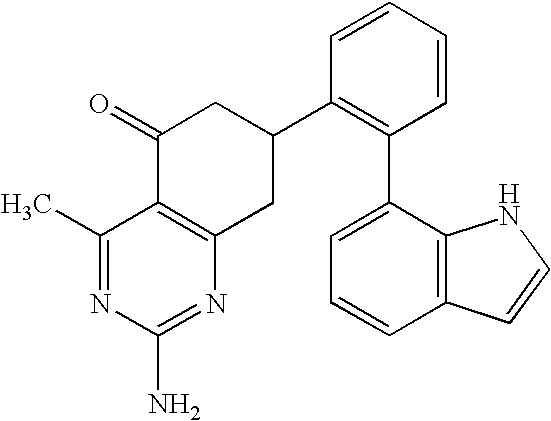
C1(C)=NC(N)=NC2=C1C(=O)CC(C1=C(C3=CC=CC4=C3NC=C4)C=CC=C1)C2
